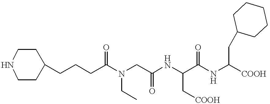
C1(CCCC(N(CC(NC(C(NC([COOH])CC2CCCCC2)=O)C[COOH])=O)CC)=O)CCNCC1
